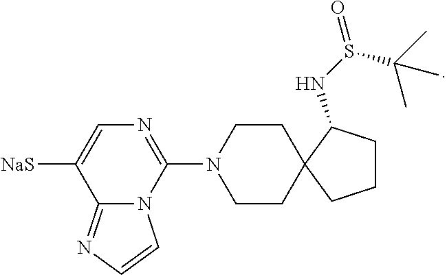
C12=NC=CN1C(N1CCC3(CC1)CCCC3NS(C(C)(C)C)=O)=NC=C2[NaS]
